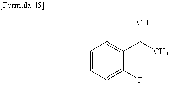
C1=CC(I)=C(F)C(C(C)O)=C1
